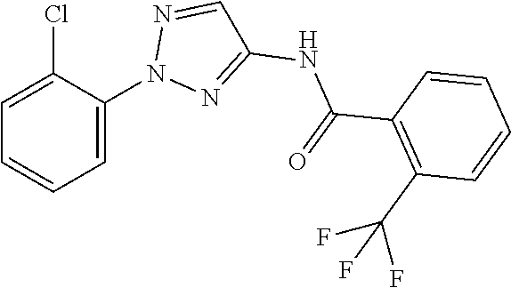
C1=C(N2N=C(NC(=O)C3=C(C(F)(F)F)C=CC=C3)C=N2)C(Cl)=CC=C1
